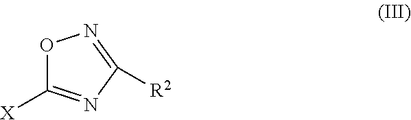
[X]C1=NC([R2])=NO1
